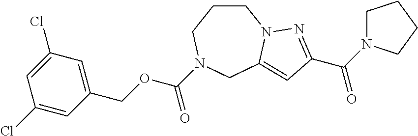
C1CCN(C(OCC2=CC(Cl)=CC(Cl)=C2)=O)CC2=CC(C(N3CCCC3)=O)=NN12
